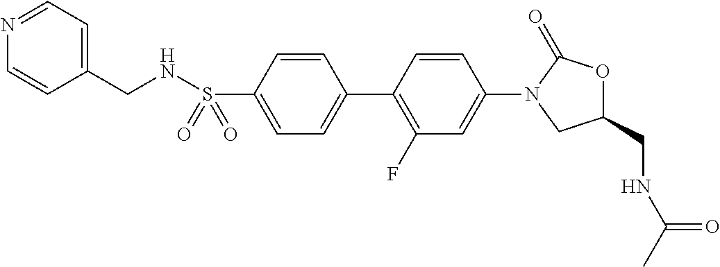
S(C1=CC=C(C2=C(F)C=C(N3CC(CNC(C)=O)OC3=O)C=C2)C=C1)(=O)(=O)NCC1=CC=NC=C1
